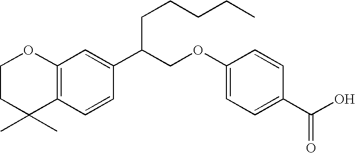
C1CC(C)(C)C2=C(O1)C=C(C(COC1=CC=C(C(O)=O)C=C1)CCCCC)C=C2
